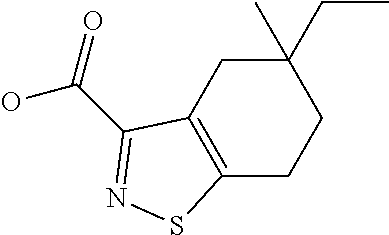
C12=C(CC(CC)(C)CC1)C(C(=O)O)=NS2
